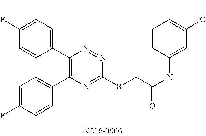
C1=C(F)C=CC(C2=C(C3=CC=C(F)C=C3)N=NC(SCC(NC3=CC(OC)=CC=C3)=O)=N2)=C1
